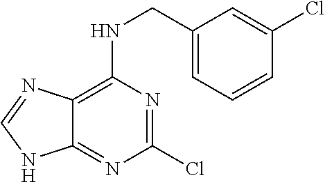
C1(Cl)=NC(NCC2=CC=CC(Cl)=C2)=C2C(=N1)NC=N2
